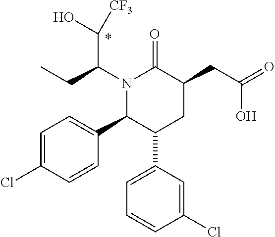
N1(C(CC)C(O)[CF3])C(C2=CC=C(Cl)C=C2)C(C2=CC=CC(Cl)=C2)CC(CC(=O)O)C1=O
